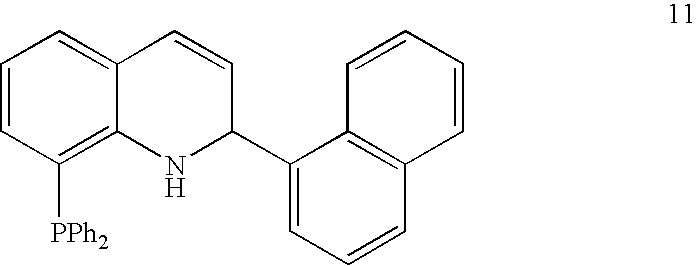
C1=CC([PPh2])=C2C(=C1)C=CC(C1=CC=CC3=C1C=CC=C3)N2
